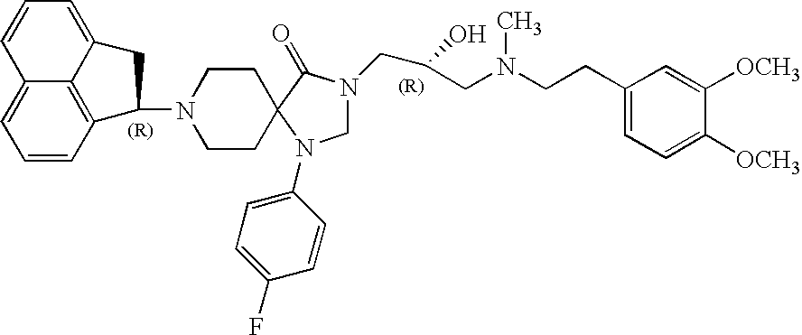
C12=CC=CC3=C1C(=CC=C2)CC3N1CCC2(CC1)C(=O)N(CC(O)CN(CCC1=CC=C([OCH3])C([OCH3])=C1)C)CN2C1=CC=C(F)C=C1
